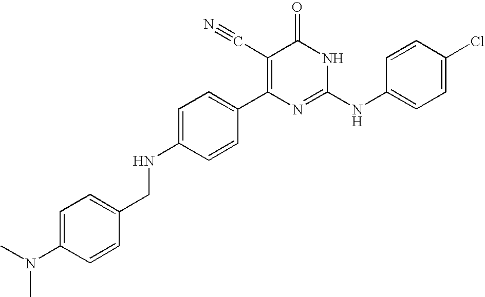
C1=CC(C2=C(C#N)C(=O)NC(NC3=CC=C(Cl)C=C3)=N2)=CC=C1NCC1=CC=C(N(C)C)C=C1
